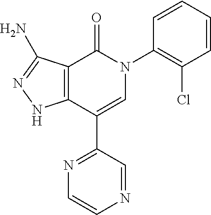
C12=C(C(C3=NC=CN=C3)=CN(C3=C(Cl)C=CC=C3)C1=O)NN=C2N
